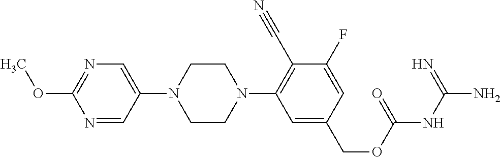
C1=C(N2CCN(C3=C(C#N)C(F)=CC(COC(NC(N)=N)=O)=C3)CC2)C=NC(OC)=N1
